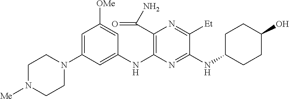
C1(NC2=C(C(N)=O)N=C([Et])C(NC3CCC(O)CC3)=N2)=CC(N2CCN([Me])CC2)=CC([OMe])=C1
